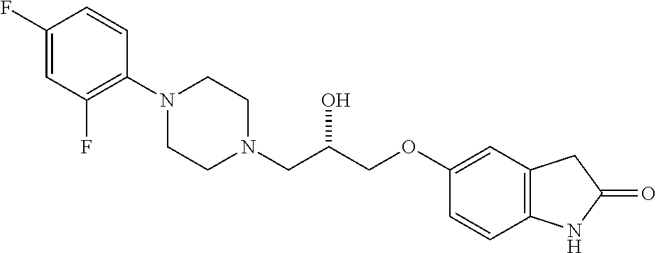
C1(F)=CC(F)=C(N2CCN(CC(COC3=CC4=C(C=C3)NC(=O)C4)O)CC2)C=C1
